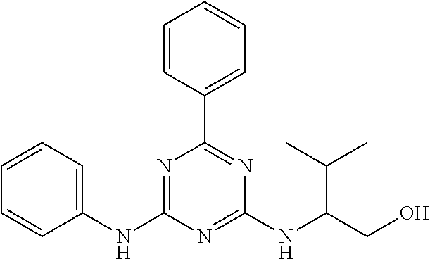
C1=CC(C2=NC(NC(CO)C(C)C)=NC(NC3=CC=CC=C3)=N2)=CC=C1
